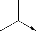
CC(->C)C
